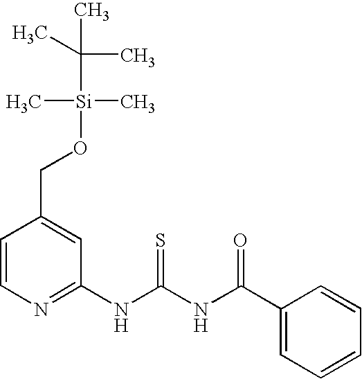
C1=CN=C(NC(NC(C2=CC=CC=C2)=O)=S)C=C1CO[Si](C)(C)C(C)(C)C
